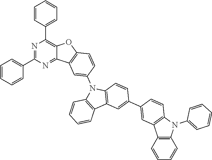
N1=C(C2=CC=CC=C2)N=C2C(=C1C1=CC=CC=C1)OC1=C2C=C(N2C3=C(C4=C2C=CC(C2=CC5=C(C=C2)N(C2=CC=CC=C2)C2=C5C=CC=C2)=C4)C=CC=C3)C=C1
